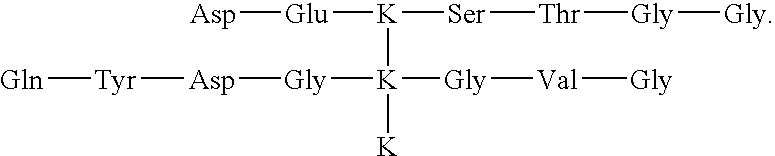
[Asp][Glu][K]([K]([K])([Gly][Val][Gly])[Gly][Asp][Tyr][Gln])[Ser][Thr][Gly][Gly]
